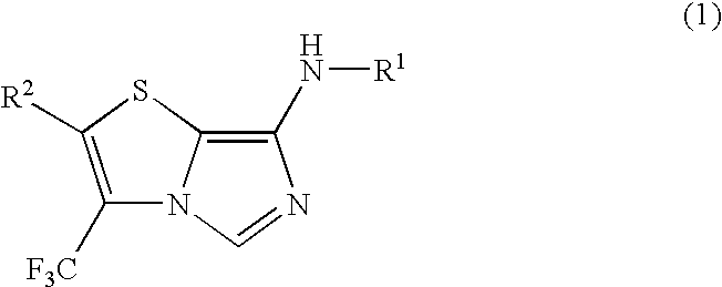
C1(N[R1])=C2N(C=N1)C([F3C])=C([R2])S2
